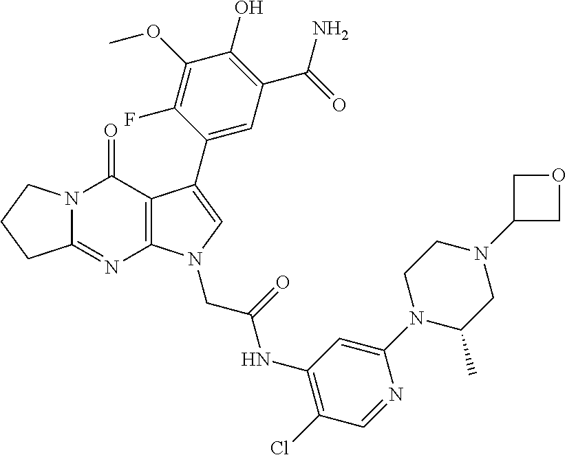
C12=NC3=C(C(=O)N1CCC2)C(C1=CC(C(N)=O)=C(O)C(OC)=C1F)=CN3CC(NC1=C(Cl)C=NC(N2C(C)CN(C3COC3)CC2)=C1)=O
